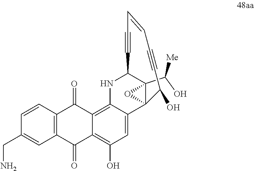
C12(C(O)[Me])C3(C4=CC(O)=C5C(=O)C6=C(C(=O)C5=C4NC1C#CC=CC#CC3O)C=CC(CN)=C6)O2
